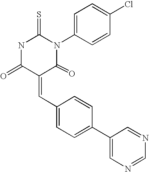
N1C(=O)C(=CC2=CC=C(C3=CN=CN=C3)C=C2)C(=O)N(C2=CC=C(Cl)C=C2)C1=S
